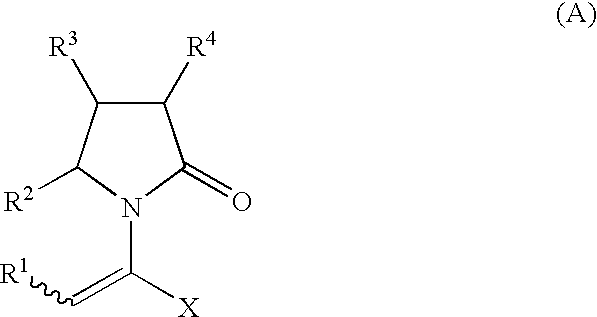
C1([R4])C([R3])C([R2])N(C(=C[R1])[X])C1=O
